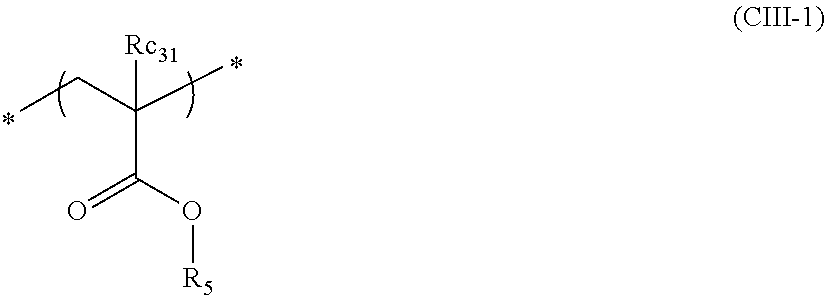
C(C(CC)(C)[Rc31])(O[R5])=O
